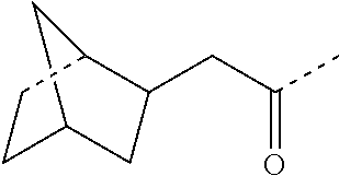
C(C)(CC1CC2CCC1C2)=O
